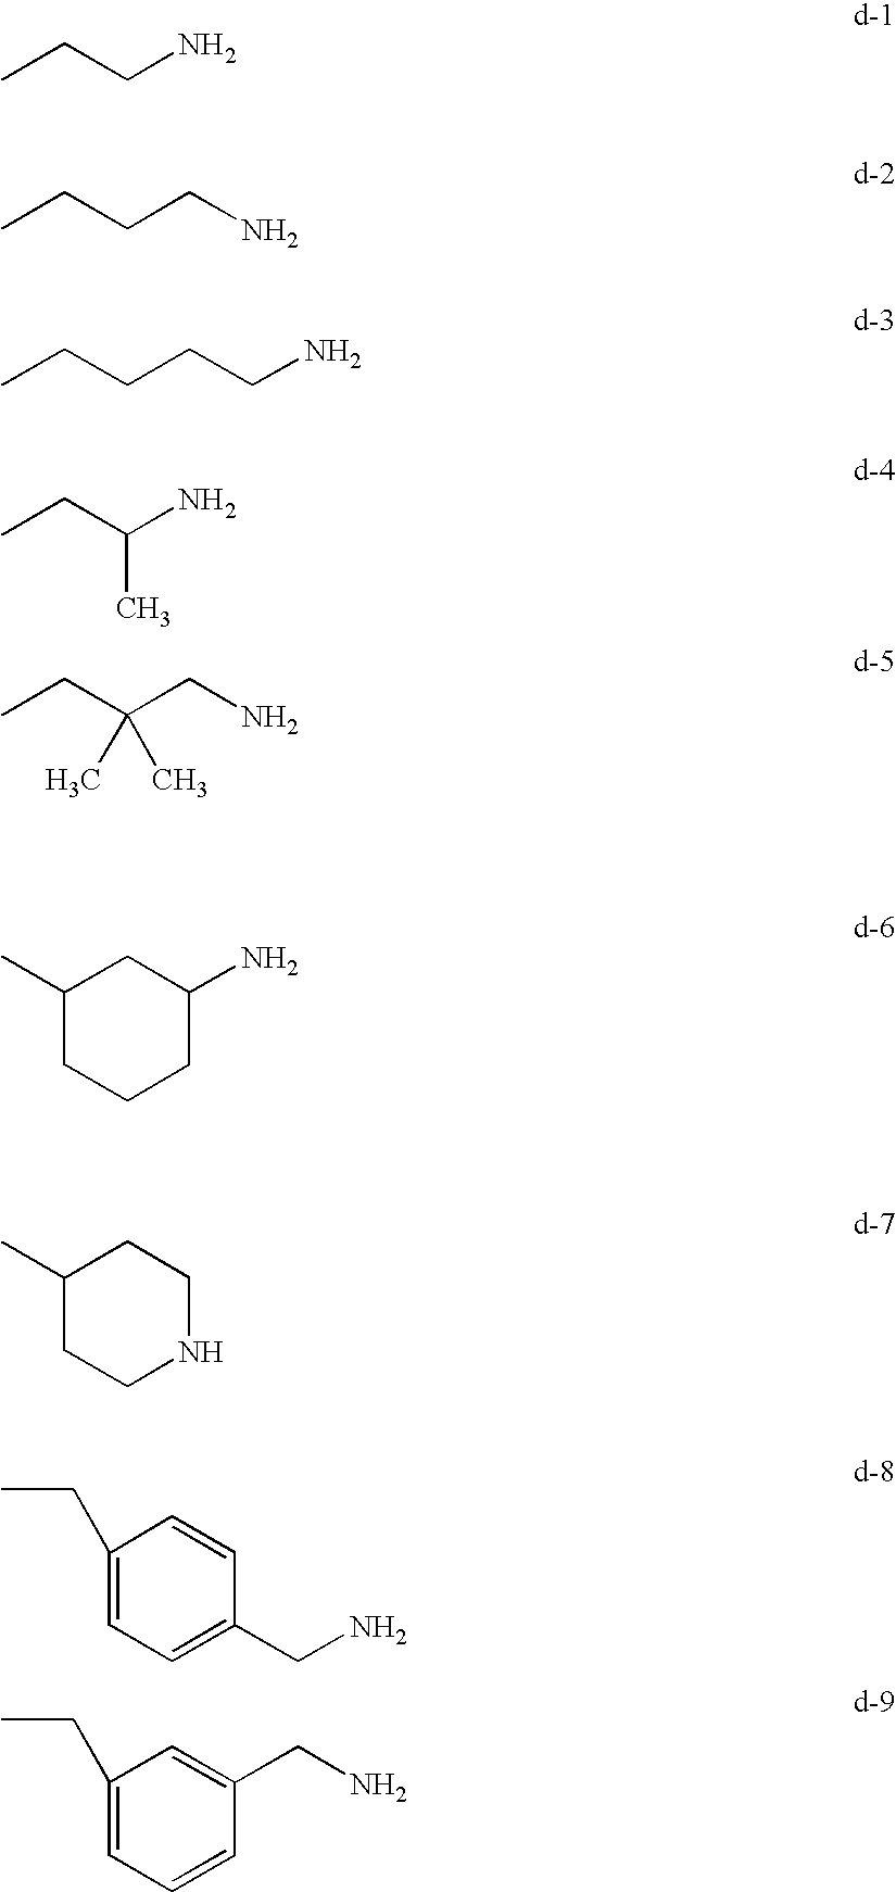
CCCN.CCCCN.CCCCCN.CCC(N)C.CCC(CN)(C)C.CC1CC(N)CCC1.C1(C)CCNCC1.CCC1=CC=C(CN)C=C1.CCC1=CC=CC(CN)=C1
